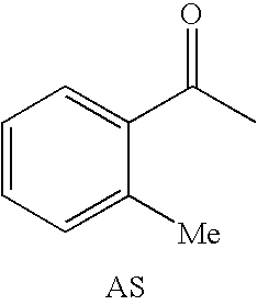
C1=CC=C([Me])C(C(C)=O)=C1
